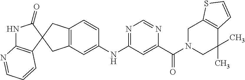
N1C2=C(C=CC=N2)C2(C1=O)CC1=C(C=C(NC3=NC=NC(C(=O)N4CC5=C(C=CS5)C(C)(C)C4)=C3)C=C1)C2
